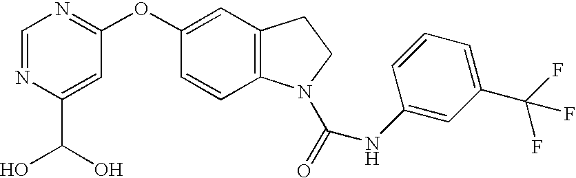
OC(C1=CC(OC2=CC3=C(C=C2)N(C(=O)NC2=CC(C(F)(F)F)=CC=C2)CC3)=NC=N1)O
